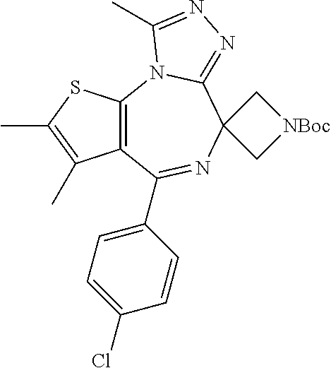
C12=C(N3C(=NN=C3C)C3(N=C1C1=CC=C(Cl)C=C1)C[NBoc]C3)SC(C)=C2C
